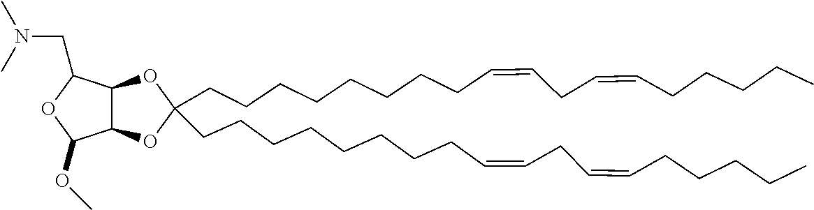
C12C(OC(CCCCCCCCC=CCC=CCCCCC)(CCCCCCCCC=CCC=CCCCCC)O1)C(CN(C)C)OC2OC
